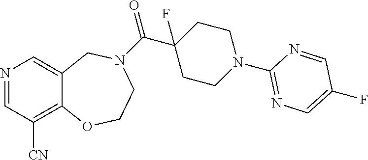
N1=CC([CN])=C2C(=C1)CN(C(C1(F)CCN(C3=NC=C(F)C=N3)CC1)=O)CCO2
